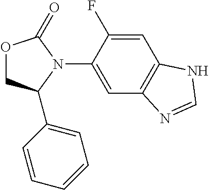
O1CC(C2=CC=CC=C2)N(C2=CC3=C(C=C2F)NC=N3)C1=O
